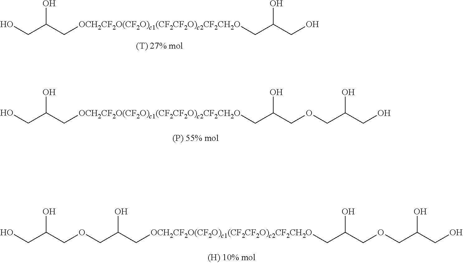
OCC(C[OCH2CF2O(CF2O)c1(CF2CF2O)c2CF2CH2O]CC(CO)O)O.OCC(C[OCH2CF2O(CF2O)c1(CF2CF2O)c2CF2CH2O]CC(COCC(CO)O)O)O.O(CC(C[OCH2CF2O(CF2O)c1(CF2CF2O)c2CF2CH2O]CC(COCC(CO)O)O)O)CC(CO)O
